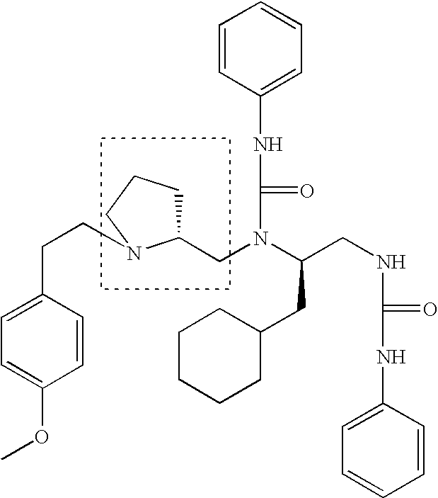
C1=CC(CCN2C(CN(C(CNC(NC3=CC=CC=C3)=O)CC3CCCCC3)C(NC3=CC=CC=C3)=O)CCC2)=CC=C1OC
